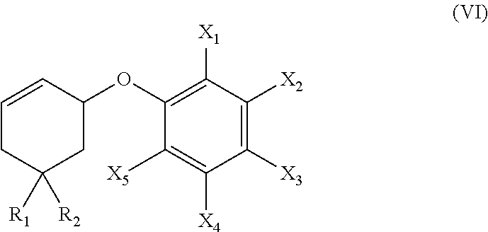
C1=CC(OC2=C([X1])C([X2])=C([X3])C([X4])=C2[X5])CC([R1])([R2])C1
